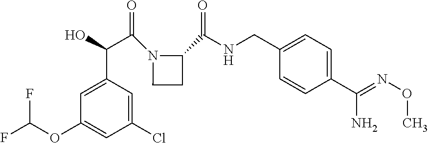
C1(Cl)=CC(C(C(N2C(C(NCC3=CC=C(C(=NOC)N)C=C3)=O)CC2)=O)O)=CC(OC(F)F)=C1
